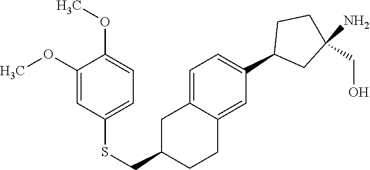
C1=C2C(=CC(C3CC(N)(CO)CC3)=C1)CCC(CSC1=CC=C(OC)C(OC)=C1)C2
